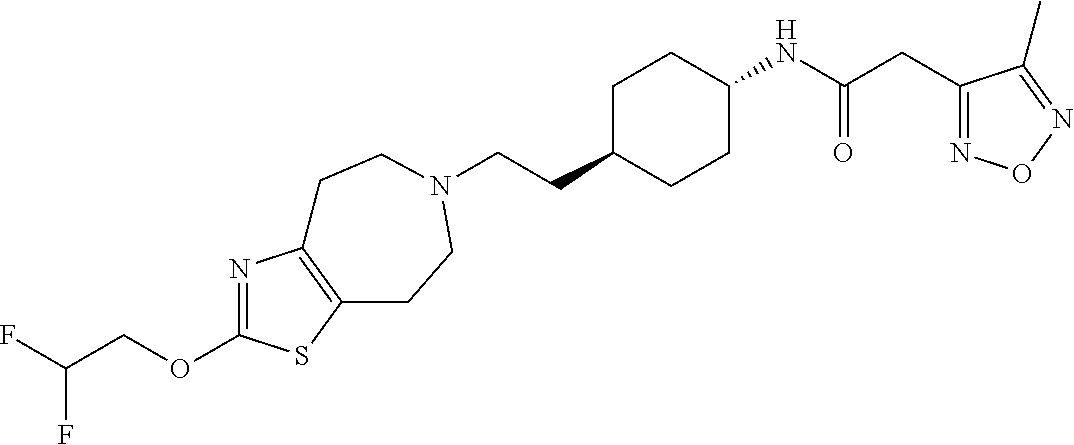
C(CC1CCC(NC(CC2=NON=C2C)=O)CC1)N1CCC2=C(N=C(OCC(F)F)S2)CC1
